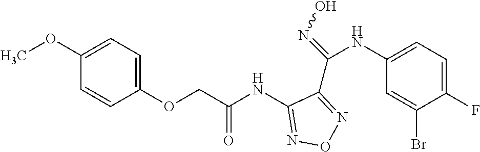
C1(NC(COC2=CC=C(OC)C=C2)=O)=NON=C1C(=NO)NC1=CC=C(F)C(Br)=C1
